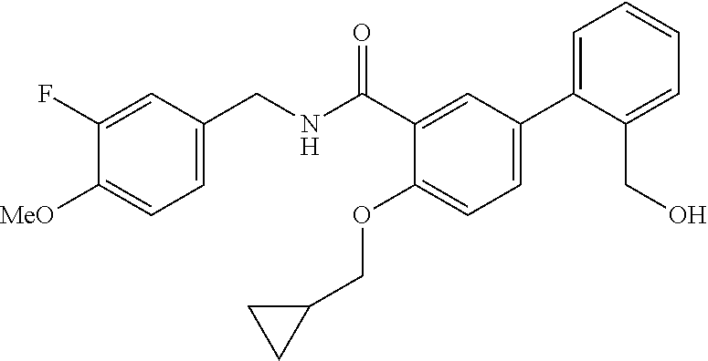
C1=C(CNC(C2=CC(C3=CC=CC=C3CO)=CC=C2OCC2CC2)=O)C=C(F)C([MeO])=C1
